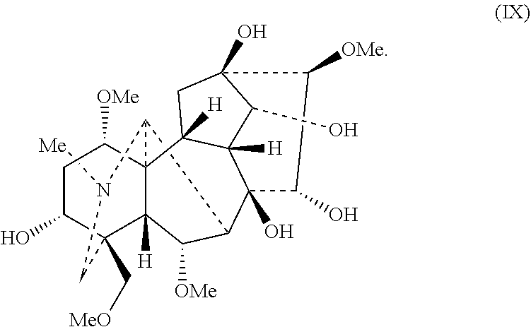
C12C3C4(C([H])(C(C[MeO])(C(O)CC4[OMe])CN3[Me])C1[OMe])C1([H])C3([H])C2(O)C(O)C([OMe])C(O)(C3O)C1
